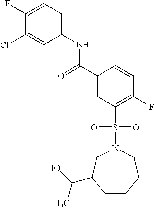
C(C1=CC(S(N2CCCCC(C(C)O)C2)(=O)=O)=C(F)C=C1)(=O)NC1=CC=C(F)C(Cl)=C1
